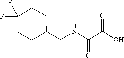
C1(CNC(C(O)=O)=O)CCC(F)(F)CC1
